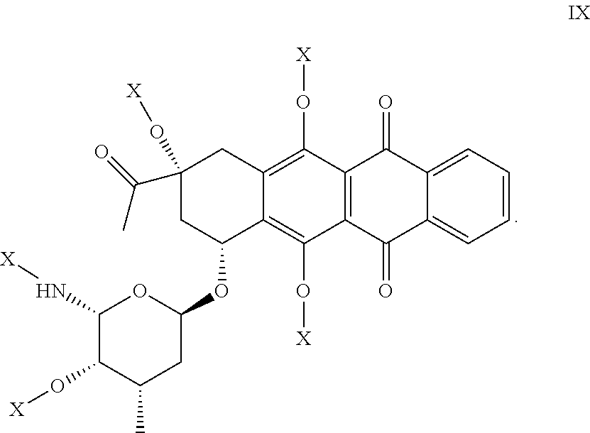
C1C(OC2OC(N[X])C(O[X])C(C)C2)C2=C(O[X])C3=C(C(O[X])=C2CC1(C(=O)C)O[X])C(=O)C1=CC=CC=C1C3=O
